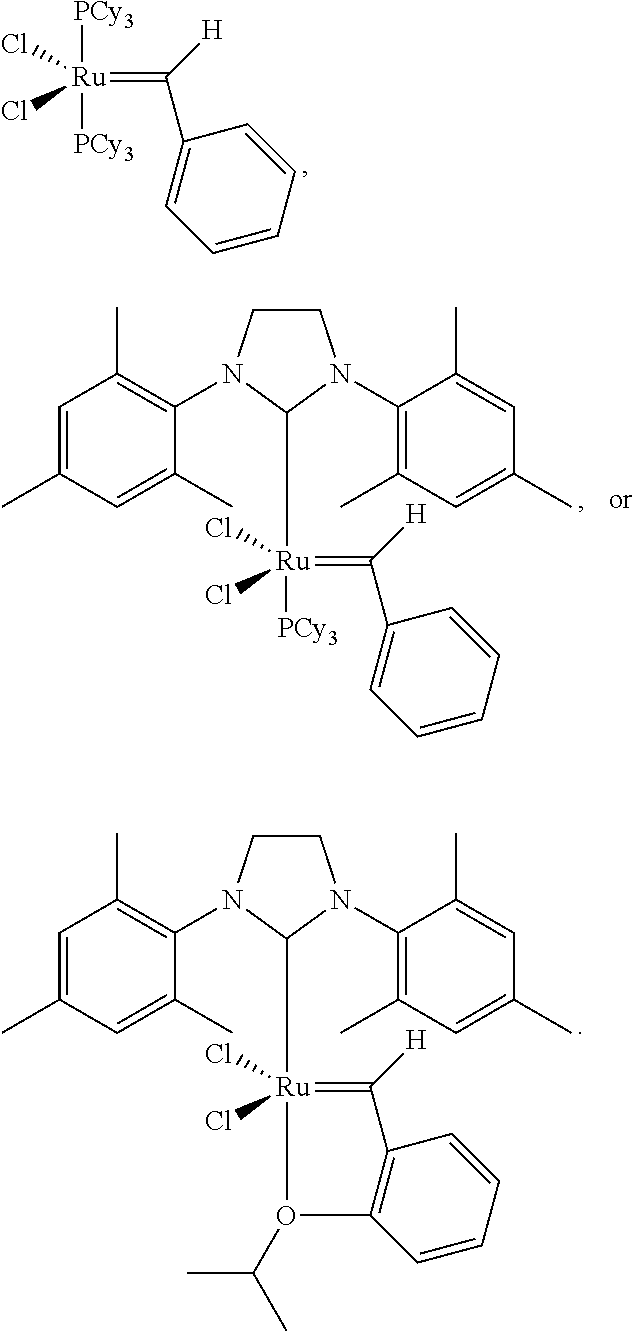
[Ru](Cl)(Cl)(=C([H])C1=CC=CC=C1)([PCy3])[PCy3].C1CN(C2=C(C)C=C(C)C=C2C)C([Ru](Cl)(Cl)(=C([H])C2=CC=CC=C2)[PCy3])N1C1=C(C)C=C(C)C=C1C.C1CN(C2=C(C)C=C(C)C=C2C)C([Ru]2(Cl)(Cl)=C([H])C3=C(C=CC=C3)O2C(C)C)N1C1=C(C)C=C(C)C=C1C
